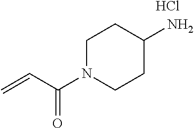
C1N(C(C=C)=O)CCC(N)C1.Cl
